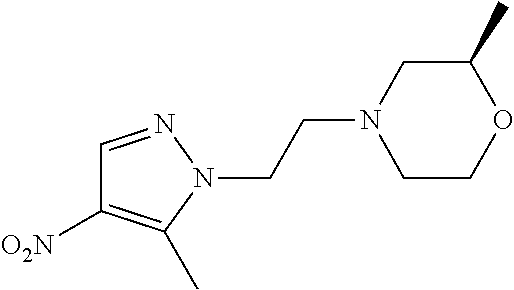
C1=NN(CCN2CCOC(C)C2)C(C)=C1[O2N]
